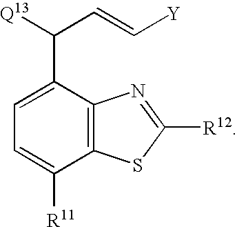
C1=C(C([Q13])C=C[Y])C2=C(C([R11])=C1)SC([R12])=N2
